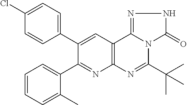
C1=CC=C(C)C(C2=NC3=C(C=C2C2=CC=C(Cl)C=C2)C2=NNC(=O)N2C(C(C)(C)C)=N3)=C1
